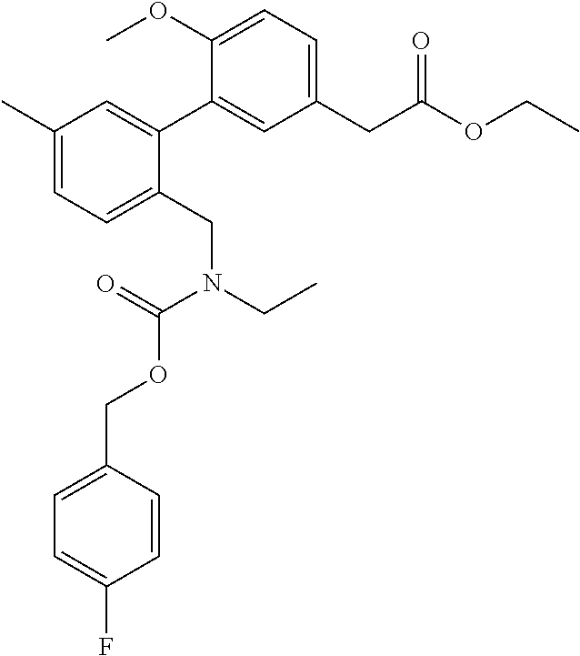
C1(C)=CC=C(CN(CC)C(=O)OCC2=CC=C(F)C=C2)C(C2=CC(CC(OCC)=O)=CC=C2OC)=C1
